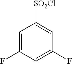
C1=C(F)C=C(F)C=C1[SO2Cl]
